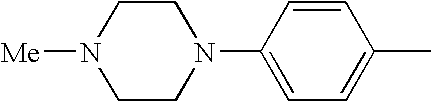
C1N([Me])CCN(C2=CC=C(C)C=C2)C1
